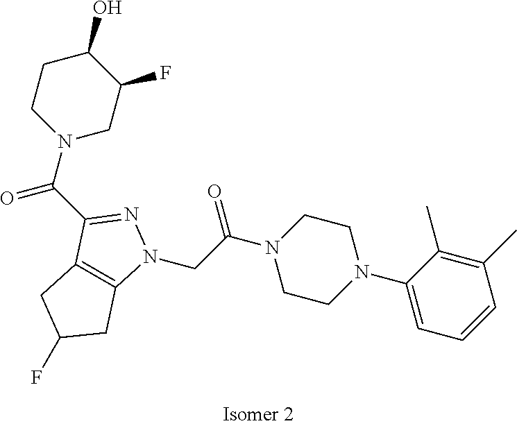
C(C(N1CCN(C2=CC=CC(C)=C2C)CC1)=O)N1C2=C(C(C(N3CC(F)C(O)CC3)=O)=N1)CC(F)C2
